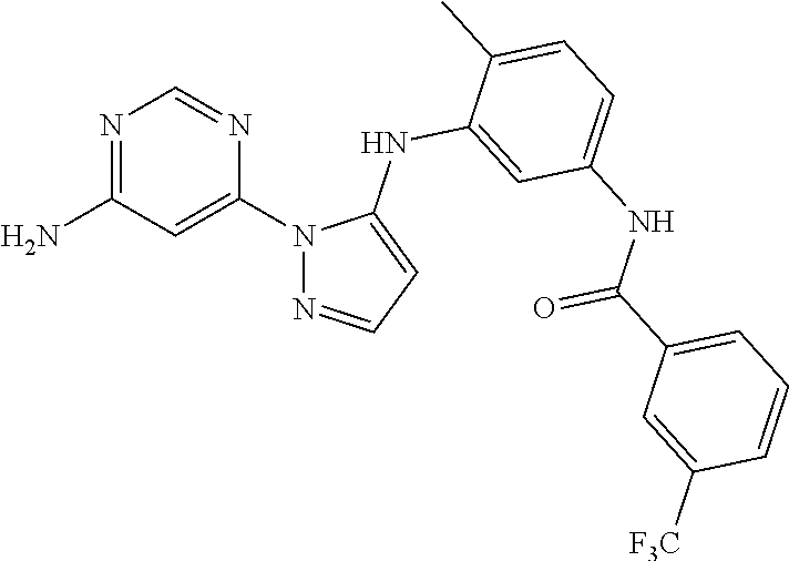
N1=C(N)C=C(N2N=CC=C2NC2=CC(NC(C3=CC=CC([F3C])=C3)=O)=CC=C2C)N=C1
